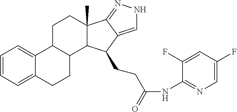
C1=CC=C2C(=C1)C1C(CC2)C2C(C)(CC1)C1=NNC=C1C2CCC(NC1=NC=C(F)C=C1F)=O
